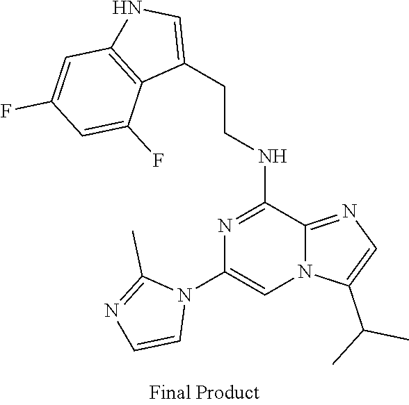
N1=C(NCCC2=CNC3=C2C(F)=CC(F)=C3)C2=NC=C(C(C)C)N2C=C1N1C(C)=NC=C1
